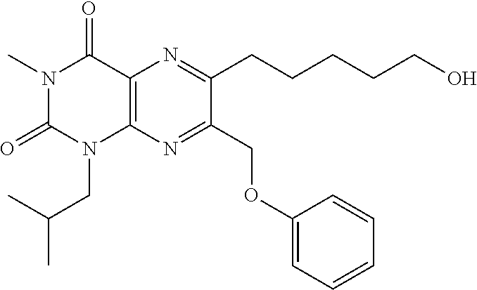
C1(OCC2=NC3=C(N=C2CCCCCO)C(=O)N(C)C(=O)N3CC(C)C)=CC=CC=C1
